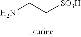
NCC[SO3H]
